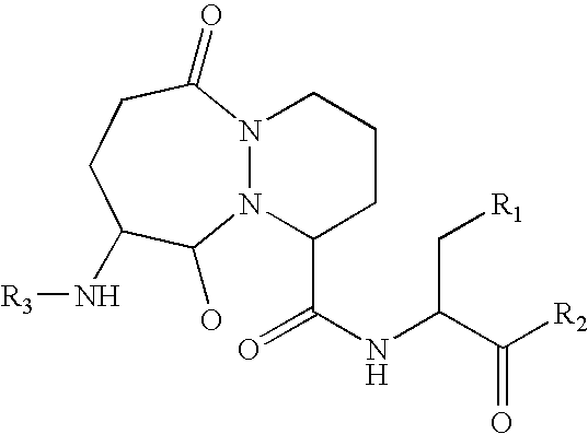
N12N(C(C(=O)NC(C([R2])=O)C[R1])CCC1)C(O)C(N[R3])CCC2=O
